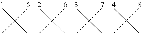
CC(C)(C)C.CC(C)(C)C.CC(C)(C)C.CC(C)(C)C
